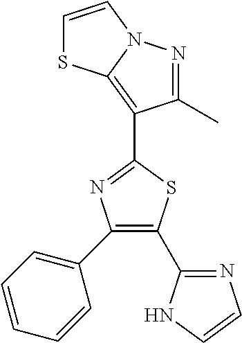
C1=CN=C(C2=C(C3=CC=CC=C3)N=C(C3=C4SC=CN4N=C3C)S2)N1
